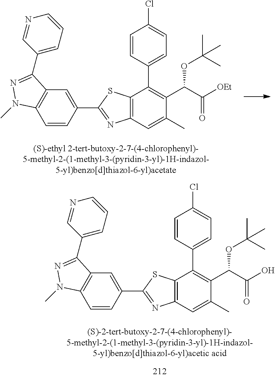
C12=C(C=C(C)C(C(C([OEt])=O)OC(C)(C)C)=C1C1=CC=C(Cl)C=C1)N=C(C1=CC3=C(C=C1)N(C)N=C3C1=CC=CN=C1)S2.C12=C(C=C(C)C(C(C(O)=O)OC(C)(C)C)=C1C1=CC=C(Cl)C=C1)N=C(C1=CC3=C(C=C1)N(C)N=C3C1=CC=CN=C1)S2
